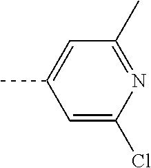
C1=C(Cl)N=C(C)C=C1C
